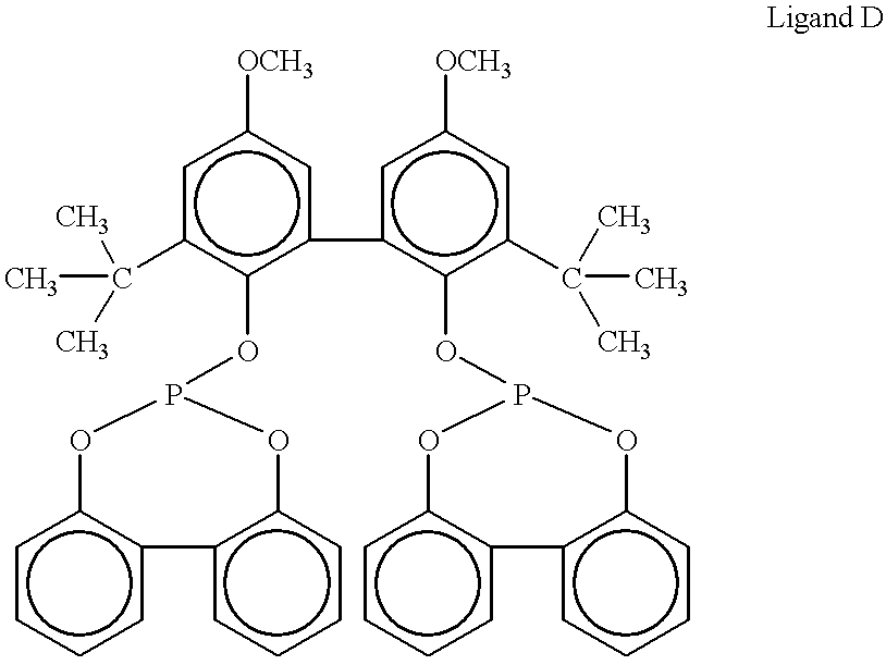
c1c(C(C)(C)C)c(OP2Oc3ccccc3-c3ccccc3O2)c(-c2c(OP3Oc4ccccc4-c4ccccc4O3)c(C(C)(C)C)cc([OCH3])c2)cc1[OCH3]
